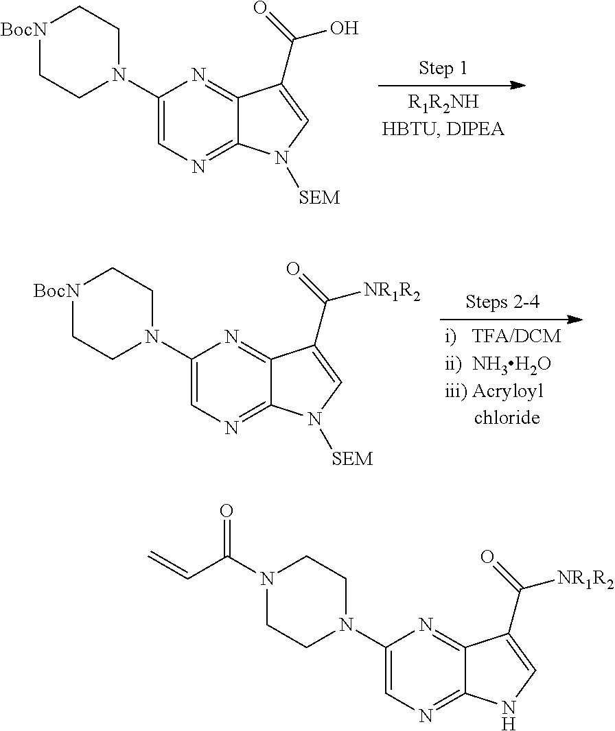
C1(N2CC[BocN]CC2)=CN=C2C(=N1)C(C(=O)O)=CN2[SEM].C1(N2CC[BocN]CC2)=CN=C2C(=N1)C(C(=O)[NR1R2])=CN2[SEM].C1(N2CCN(C(C=C)=O)CC2)=CN=C2C(=N1)C(C(=O)[NR1R2])=CN2
